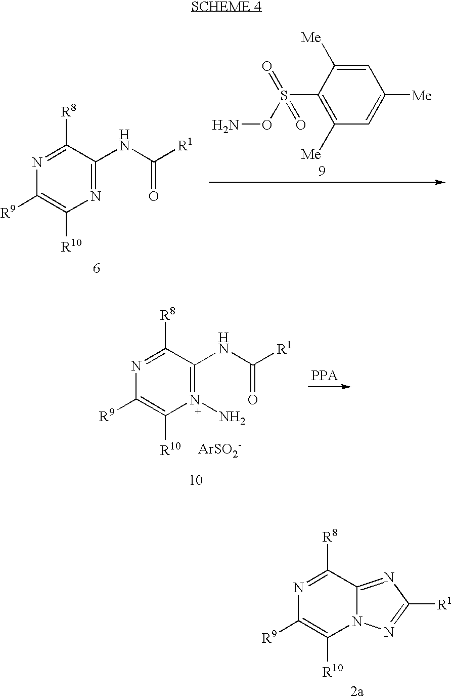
N1=C(NC([R1])=O)C([R8])=NC([R9])=C1[R10].C1=C([Me])C(S(ON)(=O)=O)=C([Me])C=C1[Me].N1(N)=C(NC([R1])=O)C([R8])=NC([R9])=C1[R10].N1=C([R8])C2=NC([R1])=NN2C([R10])=C1[R9]
